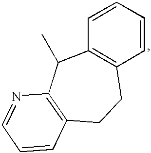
C1=CC=CC2=C1C(C)C1=C(CC2)C=CC=N1
